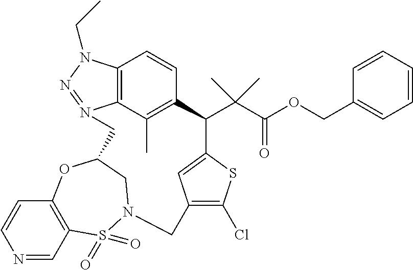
C12=C3C(C)=C(C=C1)C(C(C(OCC1=CC=CC=C1)=O)(C)C)C1=CC(=C(Cl)S1)CN1S(=O)(=O)C4=C(C=CN=C4)OC(CN3=NN2CC)C1
